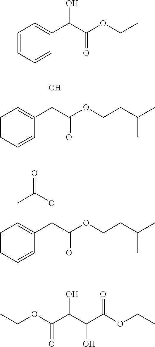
C1=CC=CC(C(C(OCC)=O)O)=C1.C1=CC=CC(C(C(OCCC(C)C)=O)O)=C1.C1=CC=CC(C(C(OCCC(C)C)=O)OC(C)=O)=C1.CCOC(C(C(C(OCC)=O)O)O)=O
